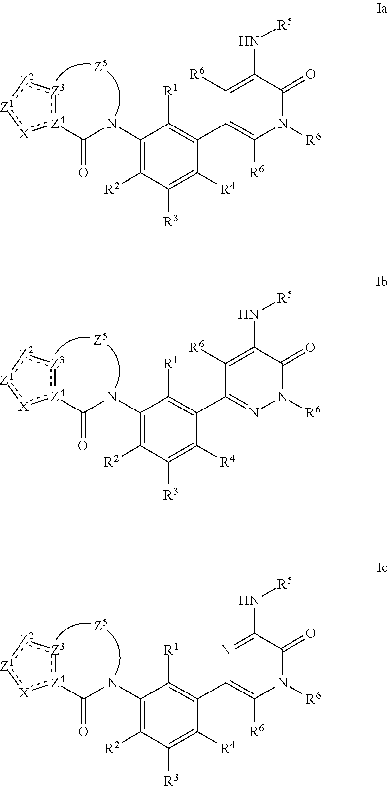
N(C([Z4]1:[Z3]:[Z2]:[Z1]:[X]:1)=O)C1=C([R2])C([R3])=C([R4])C(C2=C([R6])N([R6])C(=O)C(N[R5])=C2[R6])=C1[R1].N(C([Z4]1:[Z3]:[Z2]:[Z1]:[X]:1)=O)C1=C([R2])C([R3])=C([R4])C(C2=NN([R6])C(=O)C(N[R5])=C2[R6])=C1[R1].N(C([Z4]1:[Z3]:[Z2]:[Z1]:[X]:1)=O)C1=C([R2])C([R3])=C([R4])C(C2=C([R6])N([R6])C(=O)C(N[R5])=N2)=C1[R1]
